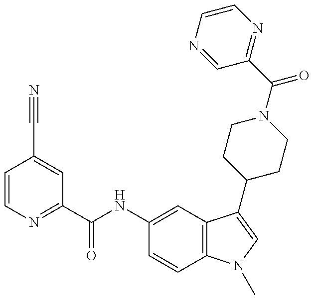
C1=CN=C(C(NC2=CC3=C(C=C2)N(C)C=C3C2CCN(C(=O)C3=NC=CN=C3)CC2)=O)C=C1C#N
